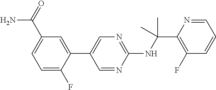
N(C(C1=C(F)C=CC=N1)(C)C)C1=NC=C(C2=CC(C(=O)N)=CC=C2F)C=N1
